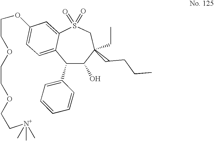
C1=C(OCCOCCOCC[N+](C)(C)C)C=C2C(=C1)C(C1=CC=CC=C1)C(O)C(CC)(CCCC)CS2(=O)=O
